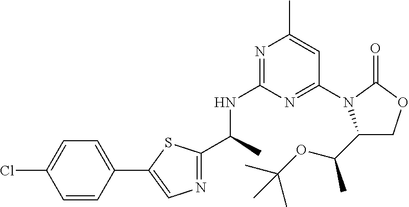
N1=C(C(C)NC2=NC(C)=CC(N3C(C(OC(C)(C)C)C)COC3=O)=N2)SC(C2=CC=C(Cl)C=C2)=C1
